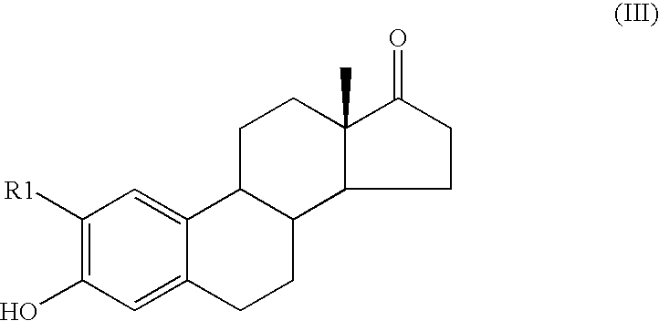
C12C(C)(C(=O)CC1)CCC1C2CCC2=CC(O)=C([R1])C=C12
